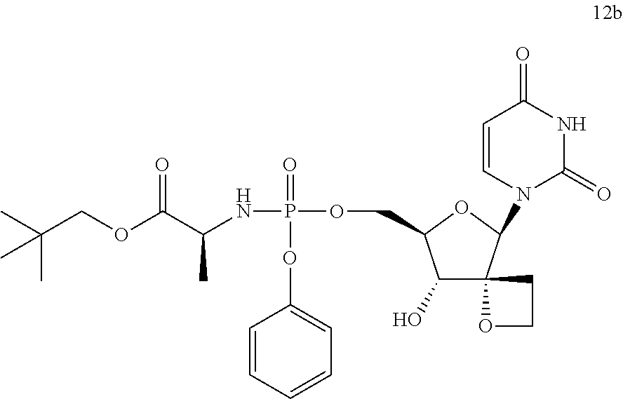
CC(C)(COC(C(NP(=O)(OC1=CC=CC=C1)OCC1C(O)C2(C(N3C=CC(=O)NC3=O)O1)OCC2)C)=O)C
